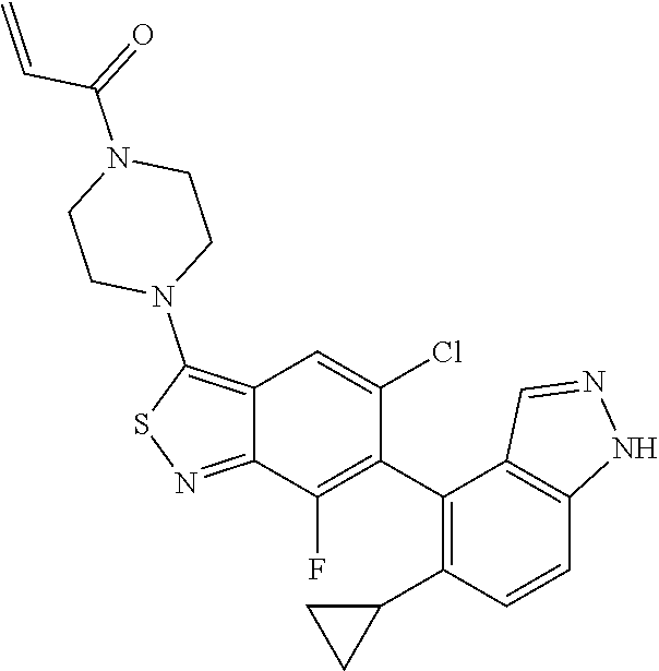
C1(C2=C(F)C3=NSC(N4CCN(C(=O)C=C)CC4)=C3C=C2Cl)=C(C2CC2)C=CC2=C1C=NN2
